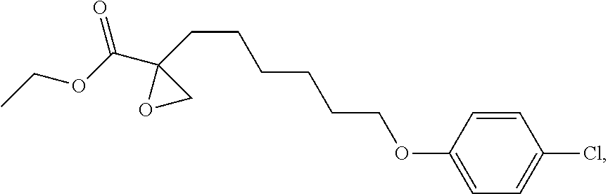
C1=C(OCCCCCCC2(C(OCC)=O)OC2)C=CC(Cl)=C1
